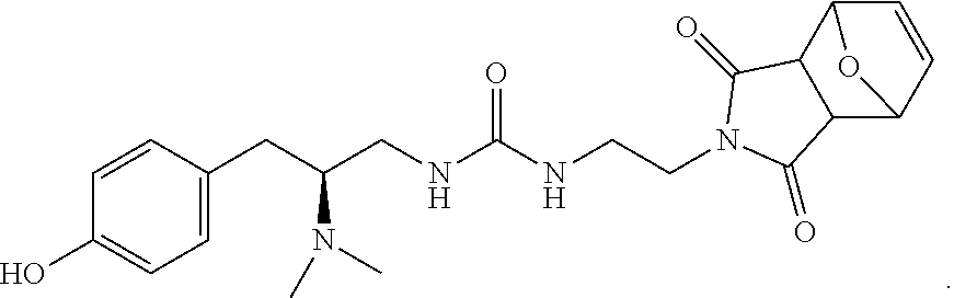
C1=C(CC(CNC(NCCN2C(=O)C3C(C4C=CC3O4)C2=O)=O)N(C)C)C=CC(O)=C1
